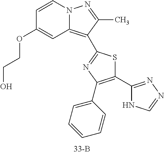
C1=CN2C(=C(C3=NC(C4=CC=CC=C4)=C(C4=NN=CN4)S3)C(C)=N2)C=C1OCCO
